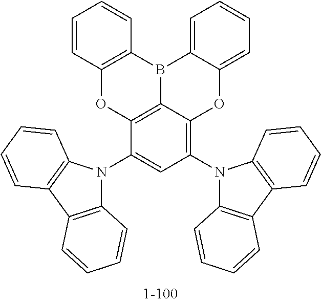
C12=C3C(=C(N4C5=C(C6=C4C=CC=C6)C=CC=C5)C=C1N1C4=C(C5=C1C=CC=C5)C=CC=C4)OC1=CC=CC=C1B3C1=C(O2)C=CC=C1
